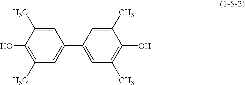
OC1=C(C)C=C(C2=CC(C)=C(O)C(C)=C2)C=C1C
